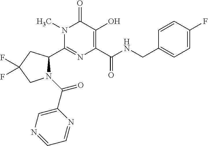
C1(C2N(C(C3=CN=CC=N3)=O)CC(F)(F)C2)=NC(C(NCC2=CC=C(F)C=C2)=O)=C(O)C(=O)N1C
